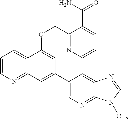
C1=CN=C2C(=C1)C(OCC1=NC=CC=C1C(N)=O)=CC(C1=CN=C3C(=C1)N=CN3C)=C2
